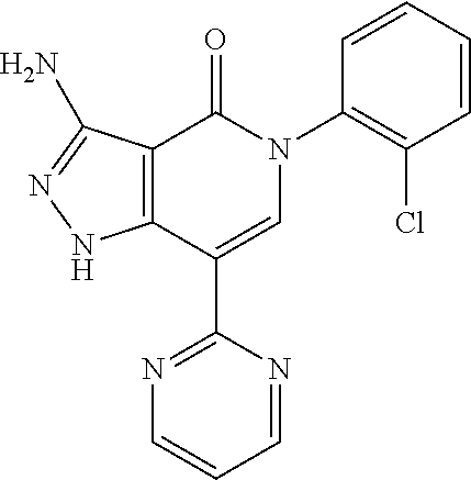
C12=C(C(C3=NC=CC=N3)=CN(C3=C(Cl)C=CC=C3)C1=O)NN=C2N
